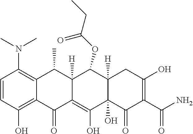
C1=CC(O)=C2C(=C1N(C)C)C(C)C1([H])C(=C(O)C3(O)C([H])(C1OC(CC)=O)CC(O)=C(C(N)=O)C3=O)C2=O
